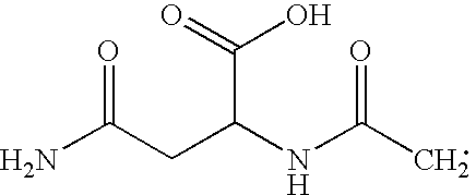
NC(CC(NC(C)=O)C(=O)O)=O
